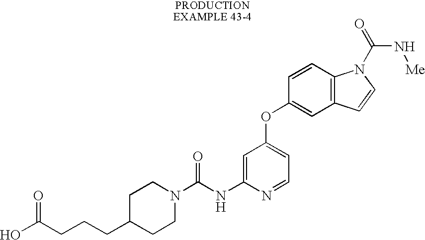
OC(CCCC1CCN(C(NC2=CC(OC3=CC4=C(C=C3)N(C(=O)N[Me])C=C4)=CC=N2)=O)CC1)=O
